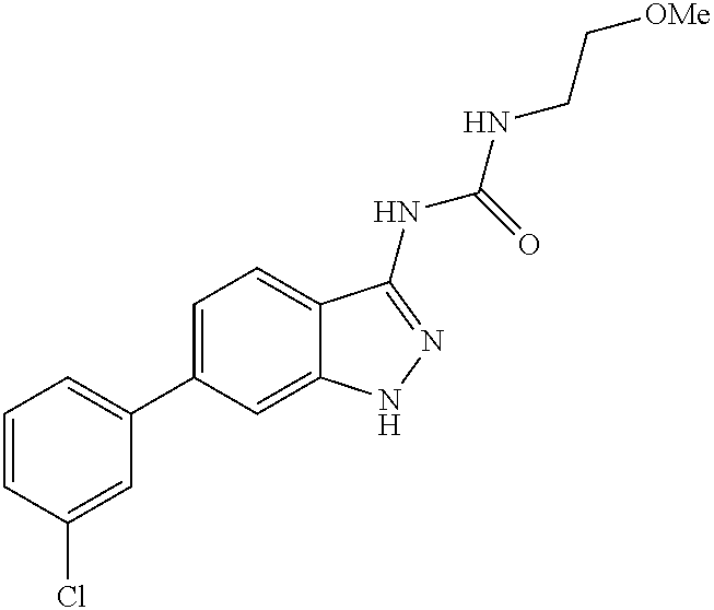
C1=CC(Cl)=CC(C2=CC=C3C(=C2)NN=C3NC(NCC[OMe])=O)=C1
